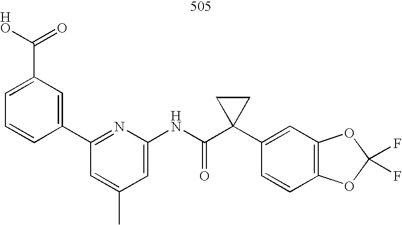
C1(C)=CC(C2=CC(C(=O)O)=CC=C2)=NC(NC(C2(C3=CC4=C(C=C3)OC(F)(F)O4)CC2)=O)=C1
